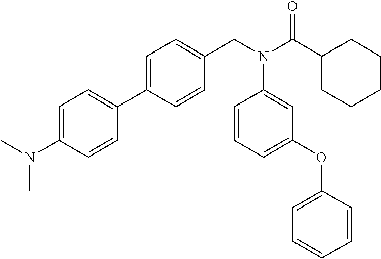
C1=C(N(C)C)C=CC(C2=CC=C(CN(C(C3CCCCC3)=O)C3=CC(OC4=CC=CC=C4)=CC=C3)C=C2)=C1
